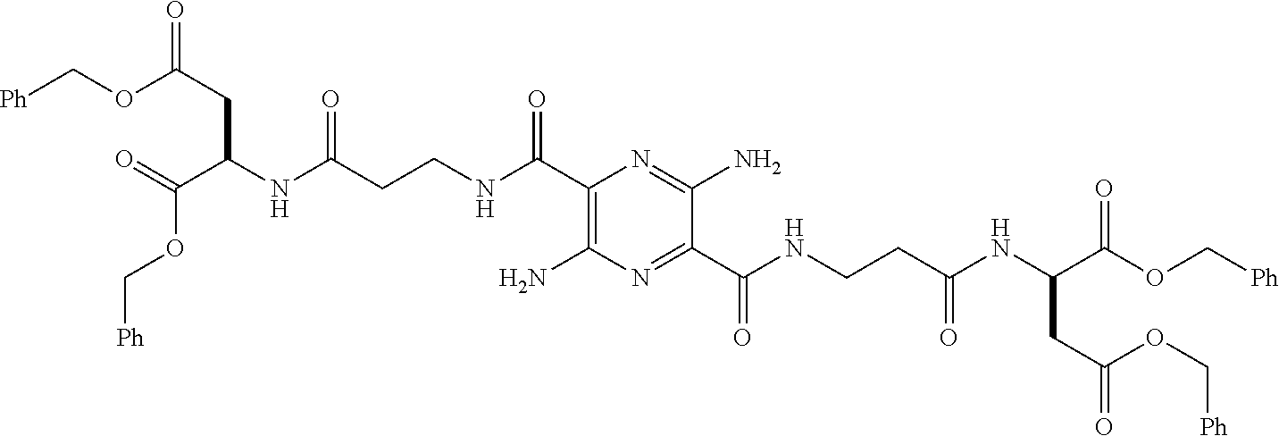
C(NC(C1=C(N)N=C(C(NCCC(=O)NC(CC(OC[Ph])=O)C(=O)OC[Ph])=O)C(N)=N1)=O)CC(NC(C(OC[Ph])=O)CC(OC[Ph])=O)=O
